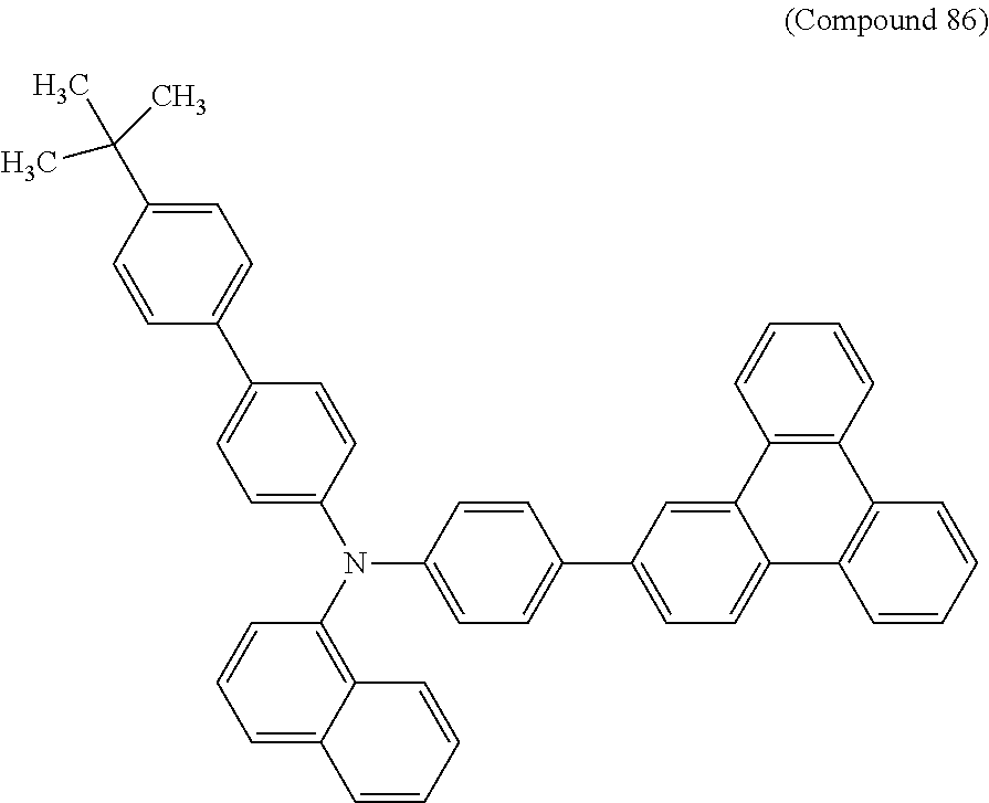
C1=C(C(C)(C)C)C=CC(C2=CC=C(N(C3=C4C(=CC=C3)C=CC=C4)C3=CC=C(C4=CC=C5C(=C4)C4=C(C6=C5C=CC=C6)C=CC=C4)C=C3)C=C2)=C1
